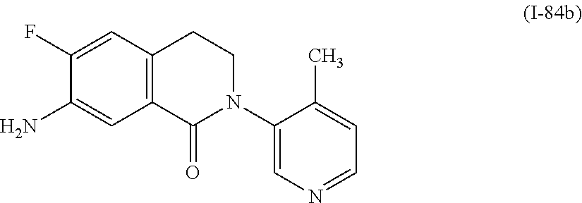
C12=C(C(=O)N(C3=CN=CC=C3C)CC1)C=C(N)C(F)=C2
